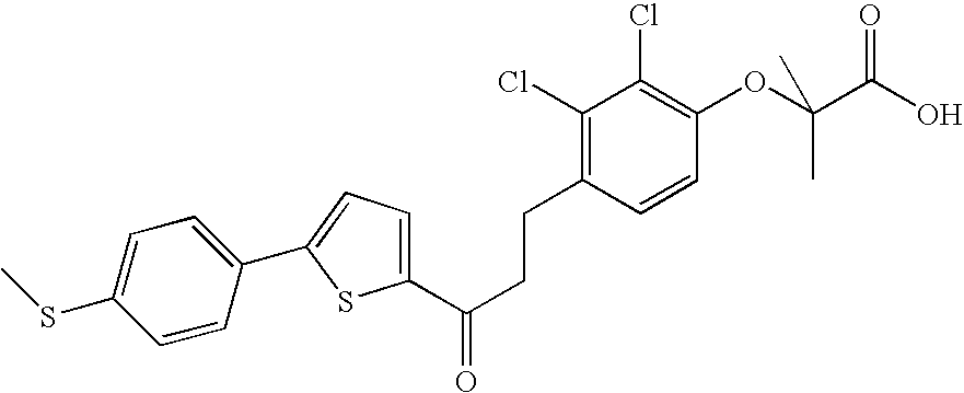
C1=CC(C2=CC=C(C(CCC3=C(Cl)C(Cl)=C(OC(C(O)=O)(C)C)C=C3)=O)S2)=CC=C1SC
